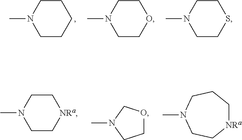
C1CN(C)CCC1.C1CN(C)CCO1.C1CN(C)CCS1.C1CN(C)CC[NRa]1.N1(C)CCOC1.N1(C)CC[NRa]CCC1
